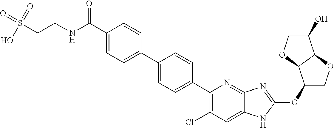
S(CCNC(C1=CC=C(C2=CC=C(C3=C(Cl)C=C4C(=N3)N=C(OC3COC5C3OCC5O)N4)C=C2)C=C1)=O)(=O)(=O)O
